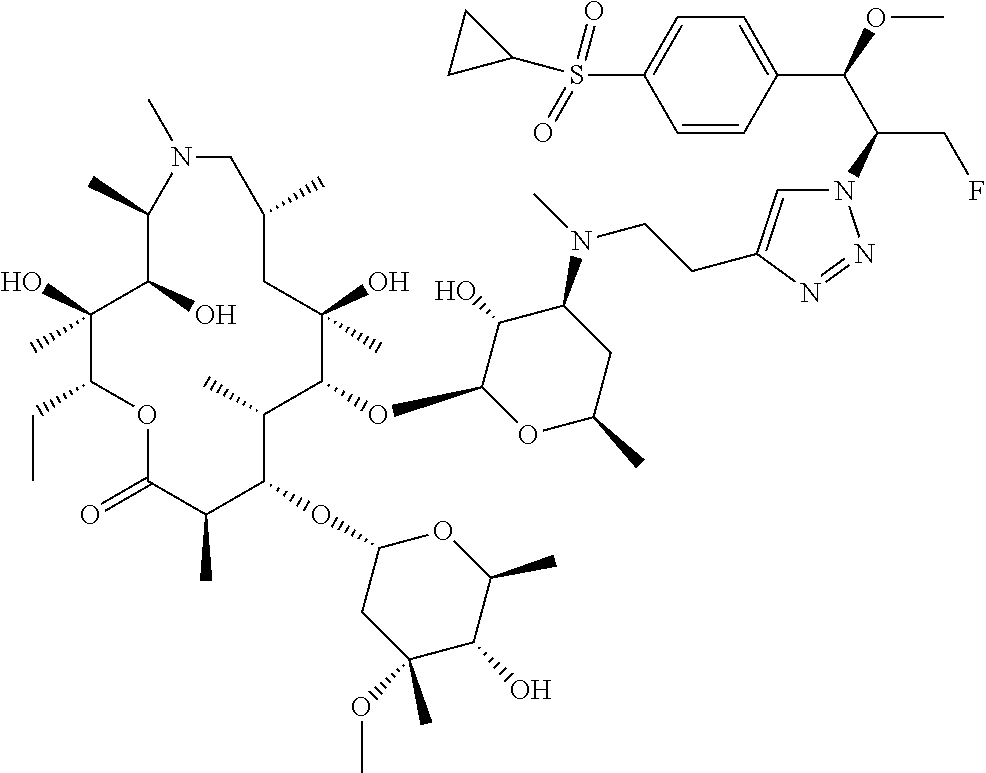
C1(O)(C)C(CC)OC(=O)C(C)C(OC2CC(OC)(C)C(O)C(C)O2)C(C)C(OC2OC(C)CC(N(C)CCC3=CN(C(C(OC)C4=CC=C(S(C5CC5)(=O)=O)C=C4)CF)N=N3)C2O)C(O)(C)CC(C)CN(C)C(C)C1O
